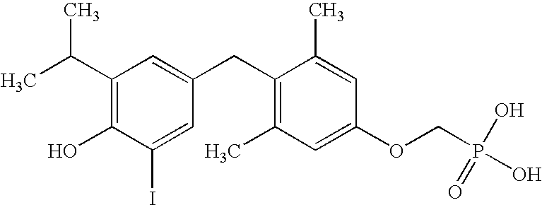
C1(C(C)C)=C(O)C(I)=CC(CC2=C(C)C=C(OCP(O)(O)=O)C=C2C)=C1
